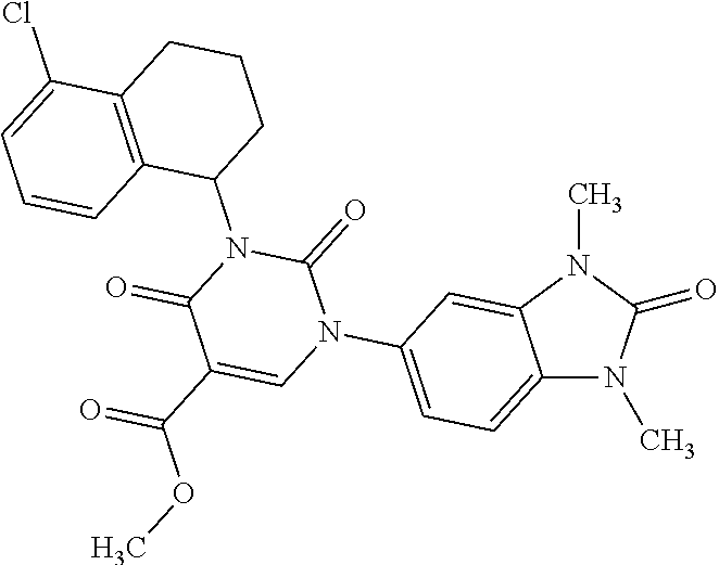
C12=CC=C(N3C=C(C(OC)=O)C(=O)N(C4CCCC5=C4C=CC=C5Cl)C3=O)C=C1N(C)C(=O)N2C
